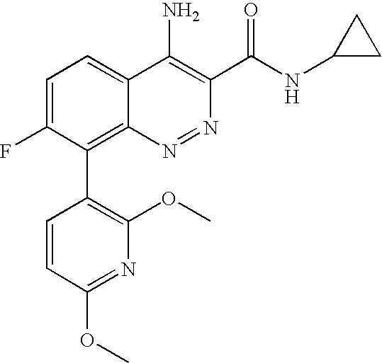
C1=CC(OC)=NC(OC)=C1C1=C2C(=CC=C1F)C(N)=C(C(NC1CC1)=O)N=N2
